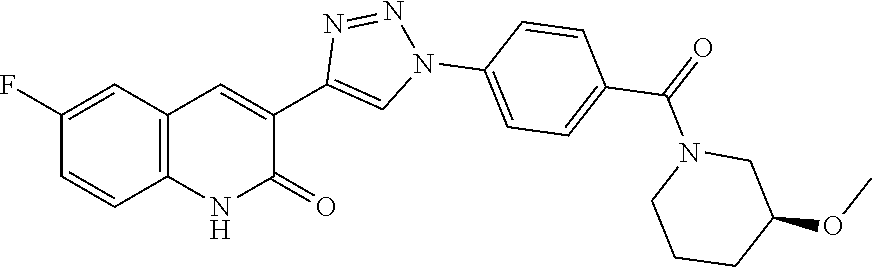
C12=C(C=C(F)C=C1)C=C(C1=CN(C3=CC=C(C(=O)N4CCCC(OC)C4)C=C3)N=N1)C(=O)N2
